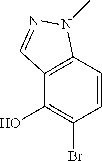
C1=CC2=C(C(O)=C1Br)C=NN2C
